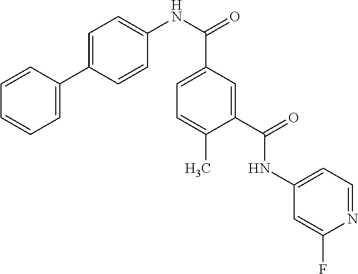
C1=CC=CC=C1C1=CC=C(NC(C2=CC=C(C)C(C(=O)NC3=CC=NC(F)=C3)=C2)=O)C=C1
